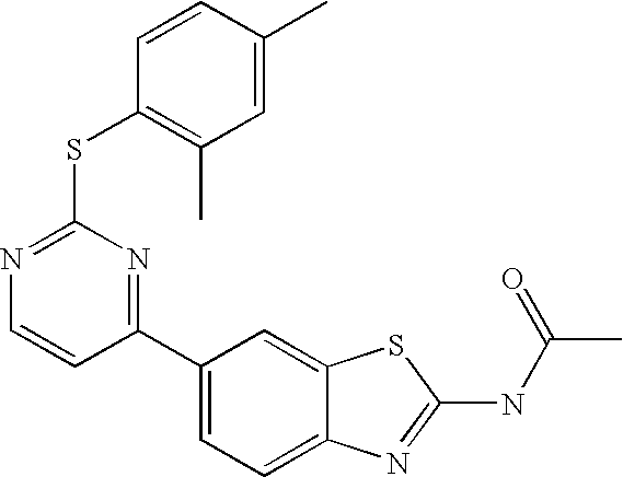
C1(C2=NC(SC3=C(C)C=C(C)C=C3)=NC=C2)=CC=C2C(=C1)SC(NC(C)=O)=N2
